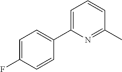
C1(C2=CC=C(F)C=C2)=CC=CC(C)=N1
